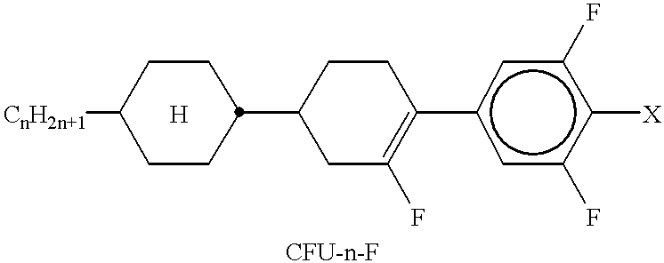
[CnH2n+1]C1CCC(C2CC(F)=C(c3cc(F)c([X])c(F)c3)CC2)CC1.[H]
